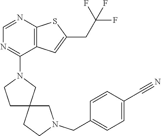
C1=NC2=C(C(N3CCC4(C3)CCN(CC3=CC=C(C#N)C=C3)C4)=N1)C=C(CC(F)(F)F)S2
